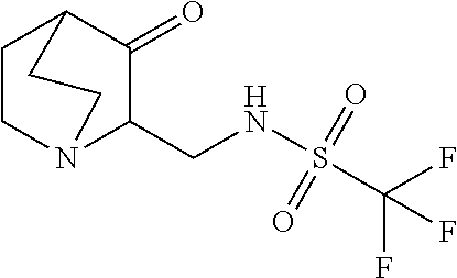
C1CN2C(CNS(C(F)(F)F)(=O)=O)C(=O)C1CC2
